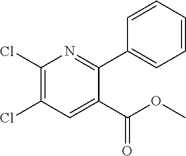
C1(Cl)=C(Cl)C=C(C(=O)OC)C(C2=CC=CC=C2)=N1
